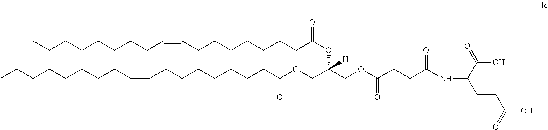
C(OCC(COC(CCC(NC(CCC(O)=O)C(=O)O)=O)=O)(OC(=O)CCCCCCCC=CCCCCCCCC)[H])(CCCCCCCC=CCCCCCCCC)=O
